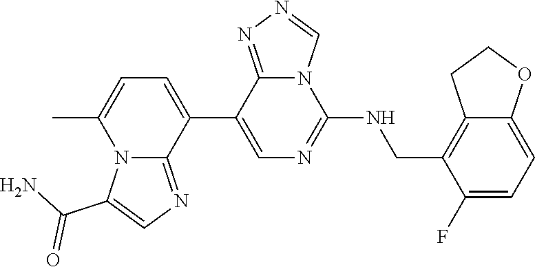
C1(C2=CC=C(C)N3C2=NC=C3C(N)=O)=CN=C(NCC2=C3C(=CC=C2F)OCC3)N2C1=NN=C2
